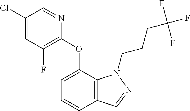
C1(Cl)=CC(F)=C(OC2=CC=CC3=C2N(CCCC(F)(F)F)N=C3)N=C1
